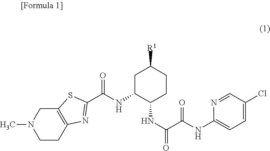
C1CC2=C(CN1C)SC(C(=O)NC1C(NC(C(NC3=CC=C(Cl)C=N3)=O)=O)CCC([R1])C1)=N2
